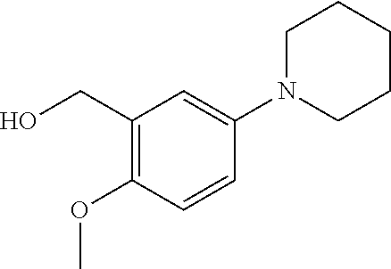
C1(CO)=C(OC)C=CC(N2CCCCC2)=C1
